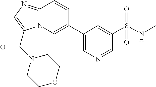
C1(C2=CN3C(=NC=C3C(N3CCOCC3)=O)C=C2)=CN=CC(S(NC)(=O)=O)=C1
